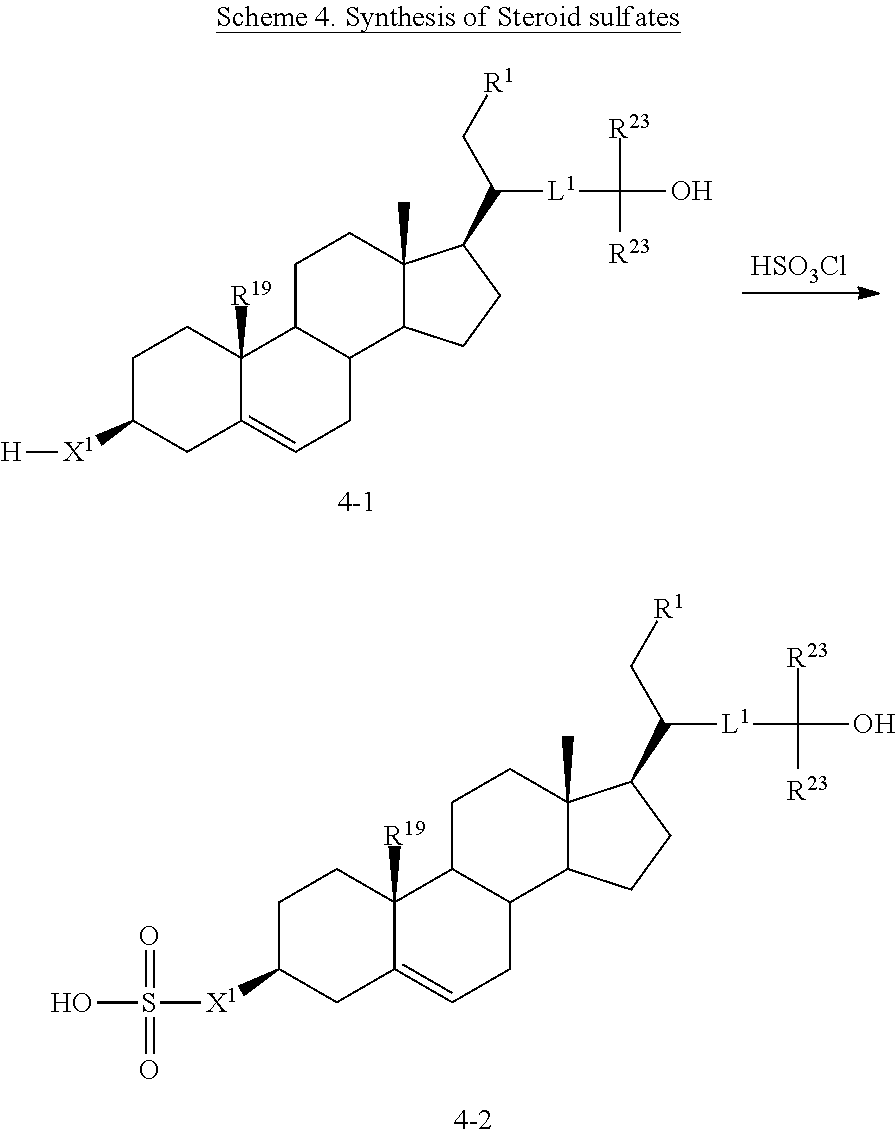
[HSO3Cl].C1C([X1][H])CC2=CCC3C(C2([R19])C1)CCC1(C)C3CCC1C(C[R1])[L1]C(O)([R23])[R23].C1C([X1]S(O)(=O)=O)CC2=CCC3C(C2([R19])C1)CCC1(C)C3CCC1C(C[R1])[L1]C(O)([R23])[R23]
